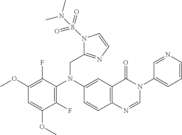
C1(OC)=C(F)C(N(C2=CC3=C(C=C2)N=CN(C2=CC=CN=C2)C3=O)CC2=NC=CN2S(=O)(=O)N(C)C)=C(F)C(OC)=C1
